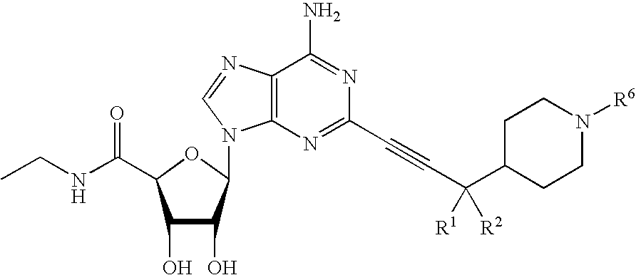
C12=C(N=C(C#CC(C3CCN([R6])CC3)([R1])[R2])N=C1N)N(C1C(O)C(O)C(C(NCC)=O)O1)C=N2
